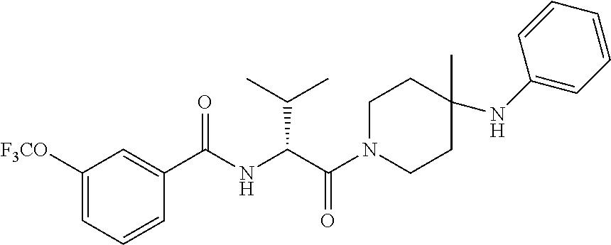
N(C(C(N1CCC(C)(NC2=CC=CC=C2)CC1)=O)C(C)C)C(C1=CC([F3CO])=CC=C1)=O
